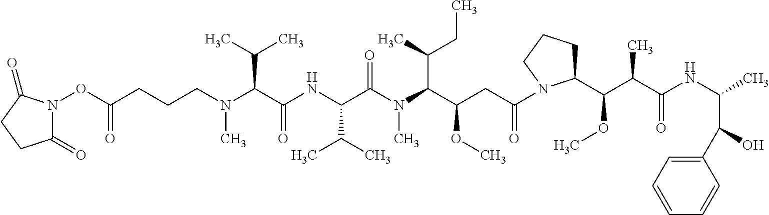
CN(CCCC(ON1C(=O)CCC1=O)=O)C(C(NC(C(N(C(C(CC(=O)N1C(C(OC)C(C)C(=O)NC(C(C2=CC=CC=C2)O)C)CCC1)OC)C(C)CC)C)=O)C(C)C)=O)C(C)C
